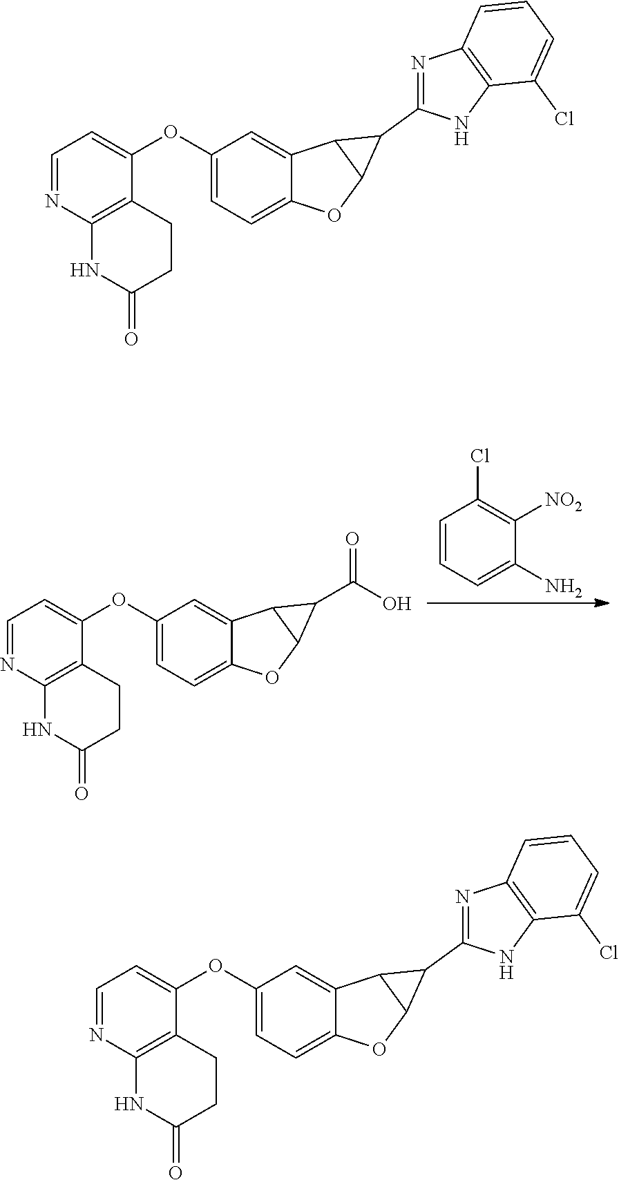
C1=CC=C(N)C([NO2])=C1Cl.C1=NC2=C(C(OC3=CC=C4C(=C3)C3C(O4)C3C(O)=O)=C1)CCC(=O)N2.C1=NC2=C(C(OC3=CC=C4C(=C3)C3C(O4)C3C3=NC4=C(N3)C(Cl)=CC=C4)=C1)CCC(=O)N2.C1=NC2=C(C(OC3=CC=C4C(=C3)C3C(O4)C3C3=NC4=C(N3)C(Cl)=CC=C4)=C1)CCC(=O)N2
